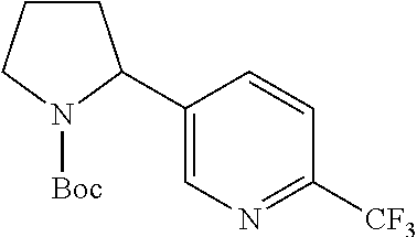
C1CCN([Boc])C1C1=CN=C([CF3])C=C1
